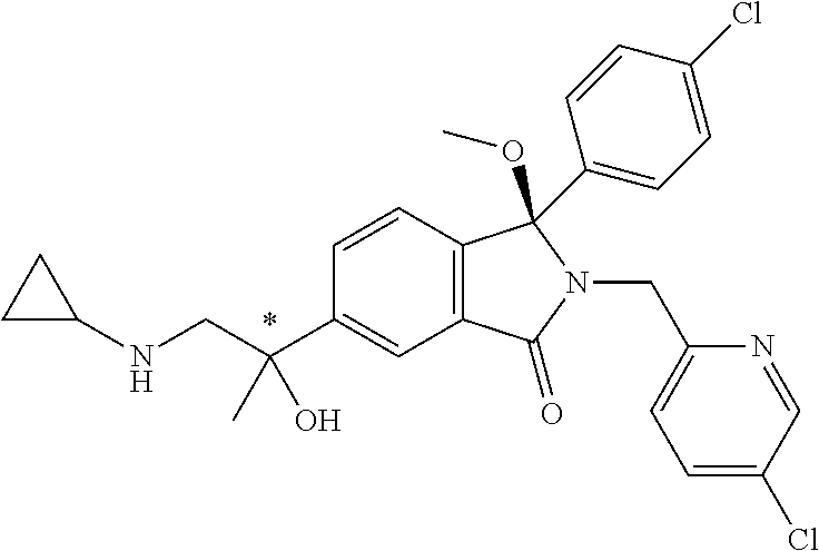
C1(C(CNC2CC2)(O)C)=CC2=C(C(C3=CC=C(Cl)C=C3)(OC)N(CC3=CC=C(Cl)C=N3)C2=O)C=C1
